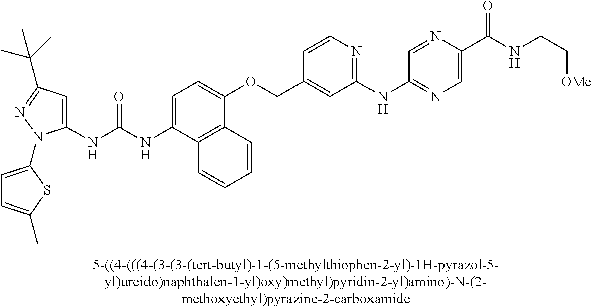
C1(NC(NC2=CC=C(OCC3=CC(NC4=NC=C(C(NCC[OMe])=O)N=C4)=NC=C3)C3=C2C=CC=C3)=O)=CC(C(C)(C)C)=NN1C1=CC=C(C)S1
